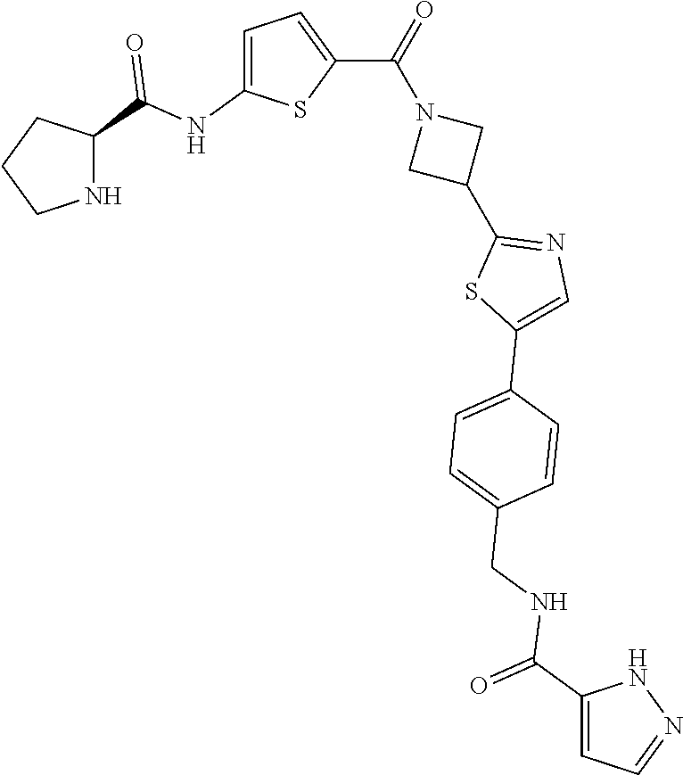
C1CNC(C(NC2=CC=C(C(=O)N3CC(C4=NC=C(C5=CC=C(CNC(C6=CC=NN6)=O)C=C5)S4)C3)S2)=O)C1
